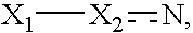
[X2]([X1])n
